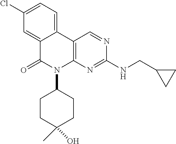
C1(Cl)=CC=C2C(=C1)C(=O)N(C1CCC(O)(C)CC1)C1=C2C=NC(NCC2CC2)=N1
